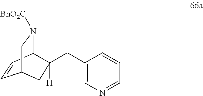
C1=CC2N([BnO2C])CC1CC2(CC1=CN=CC=C1)[H]
